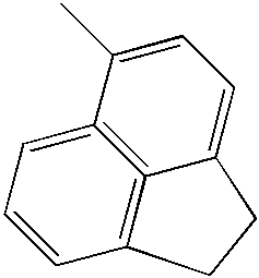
C12=C3=CC=CC=1CCC2=CC=C3C
